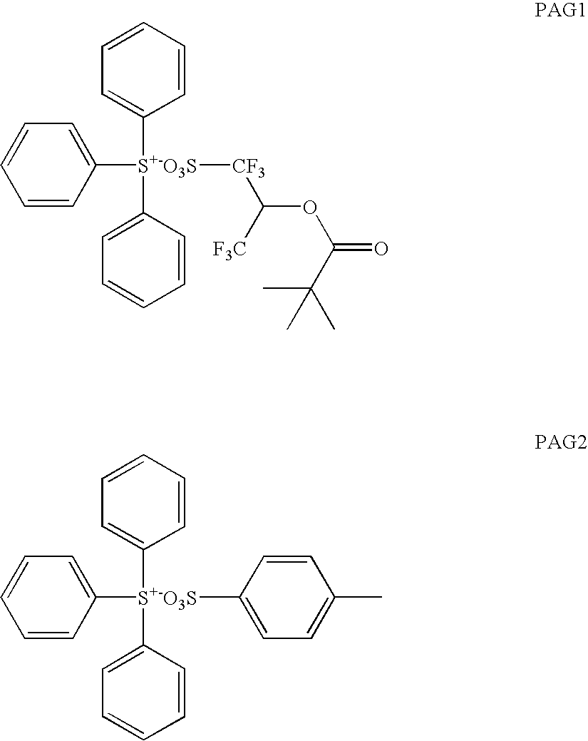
C1=CC([S+-O3S]([CF3]C(OC(C(C)(C)C)=O)[F3C])(C2=CC=CC=C2)C2=CC=CC=C2)=CC=C1.C1=CC([S+-O3S](C2=CC=CC=C2)(C2=CC=CC=C2)C2=CC=C(C)C=C2)=CC=C1
